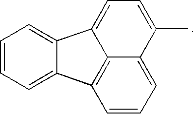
C1=CC=C2C(=C1)C1=CC=C(C)C3=CC=CC2=C31
